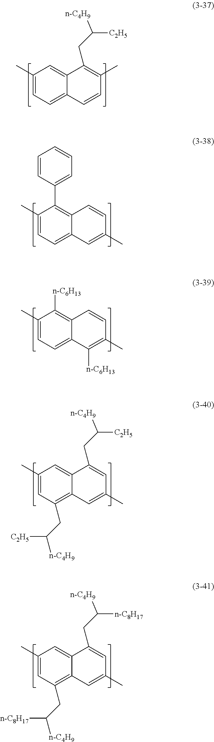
C1(C)=CC=C2C(=C1)C(CC([C2H5])[n-C4H9])=C(C)C=C2.C1(C)=CC=C2C(=C1C1=CC=CC=C1)C=CC(C)=C2.C1(C)=CC=C2C(=C1[n-C6H13])C=CC(C)=C2[n-C6H13].C1(C)=CC(CC([n-C4H9])[C2H5])=C2C(=C1)C(CC([C2H5])[n-C4H9])=CC(C)=C2.C1(C)=CC(CC([n-C4H9])[n-C8H17])=C2C(=C1)C(CC([n-C8H17])[n-C4H9])=CC(C)=C2
